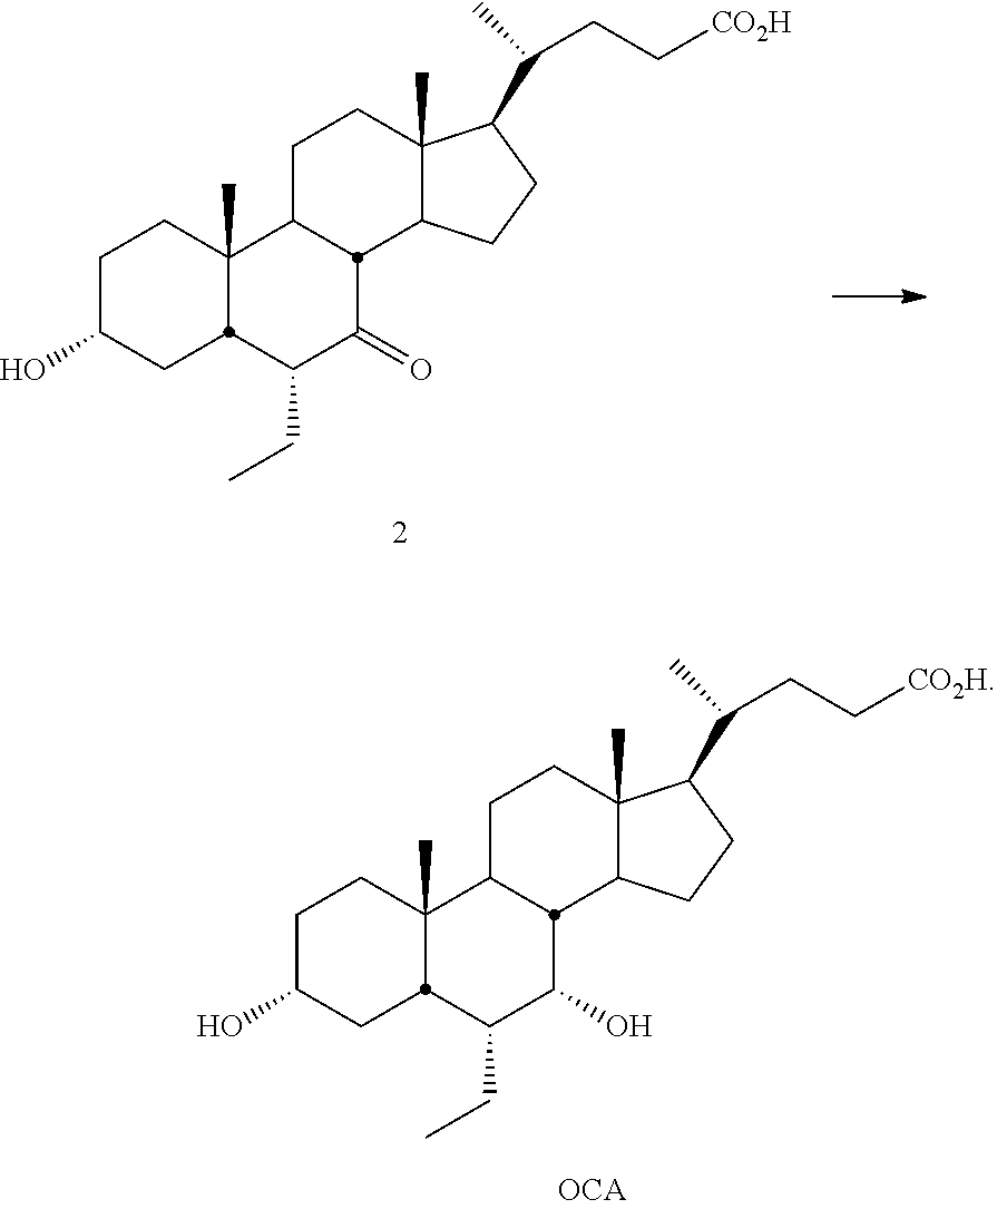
C1C(O)CC2C(C)(C1)C1CCC3(C)C(CCC3C(CC[CO2H])C)C1C(=O)C2CC.C1C(O)CC2C(C)(C1)C1CCC3(C)C(CCC3C(CC[CO2H])C)C1C(O)C2CC
